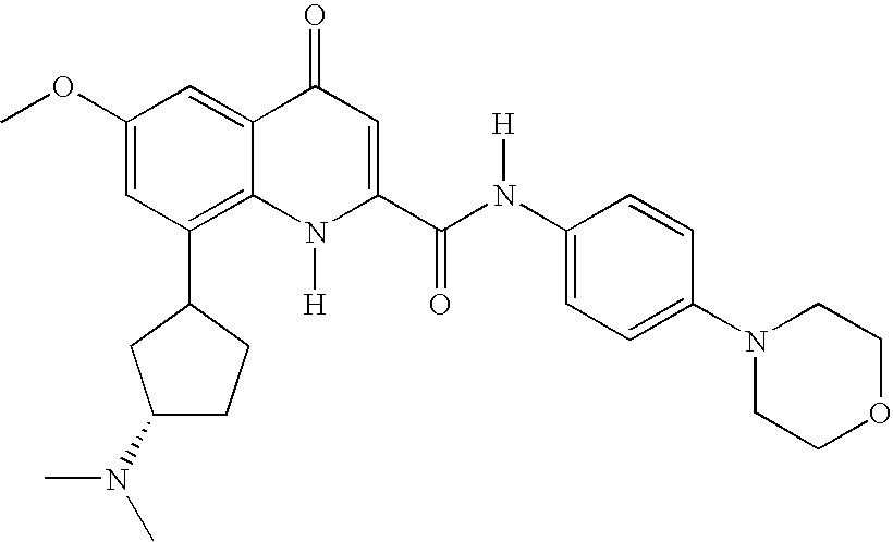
C1(OC)=CC(C2CCC(N(C)C)C2)=C2C(=C1)C(=O)C=C(C(N(C1=CC=C(N3CCOCC3)C=C1)[H])=O)N2[H]
